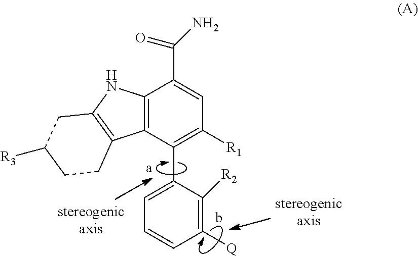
C12=C(C(C3=CC=CC([Q])=C3[R2])=C([R1])C=C1C(N)=O)C1=C(N2)CC([R3])CC1
